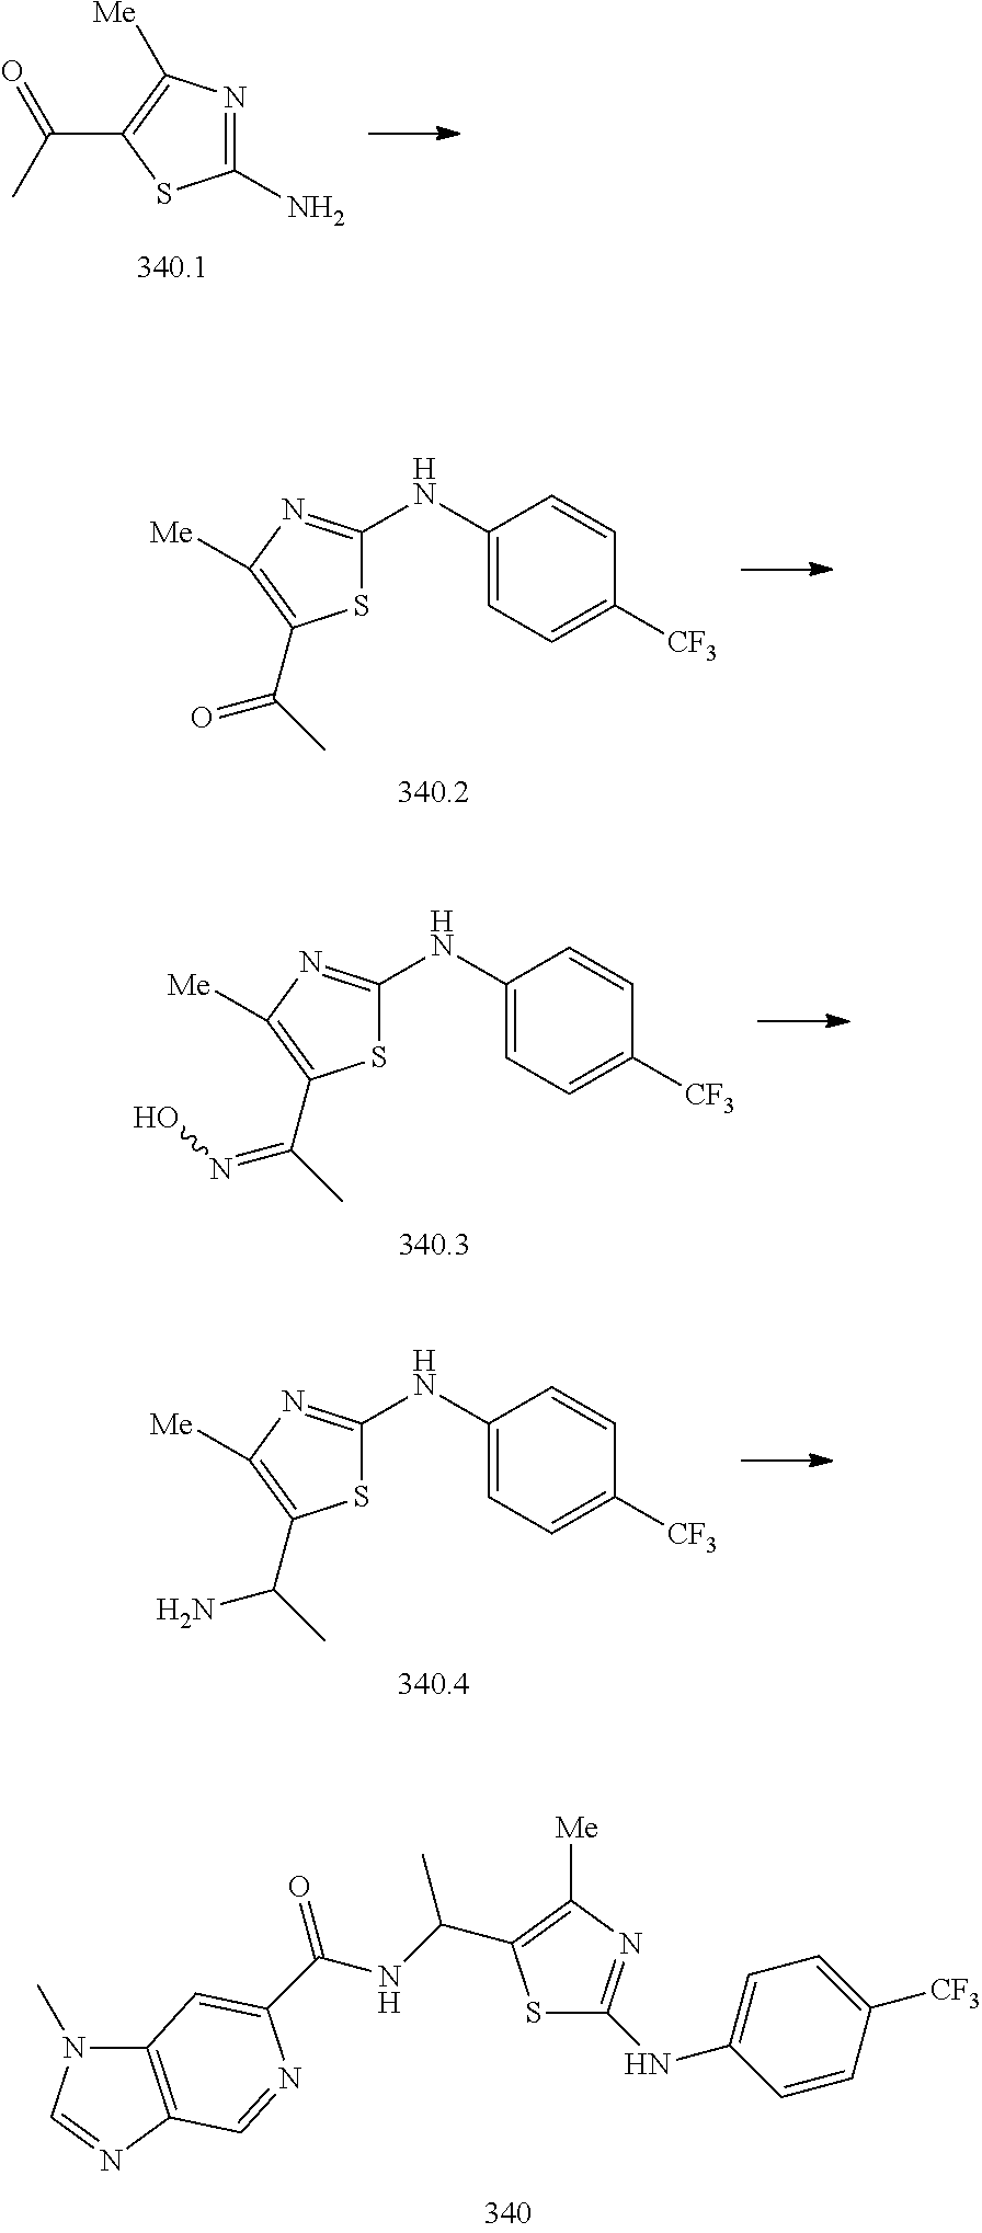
C1(N)=NC([Me])=C(C(C)=O)S1.S1C(NC2=CC=C([CF3])C=C2)=NC([Me])=C1C(C)=O.S1C(NC2=CC=C([CF3])C=C2)=NC([Me])=C1C(C)=NO.S1C(NC2=CC=C([CF3])C=C2)=NC([Me])=C1C(C)N.C12=C(N=CN1C)C=NC(C(NC(C)C1=C([Me])N=C(NC3=CC=C([CF3])C=C3)S1)=O)=C2
